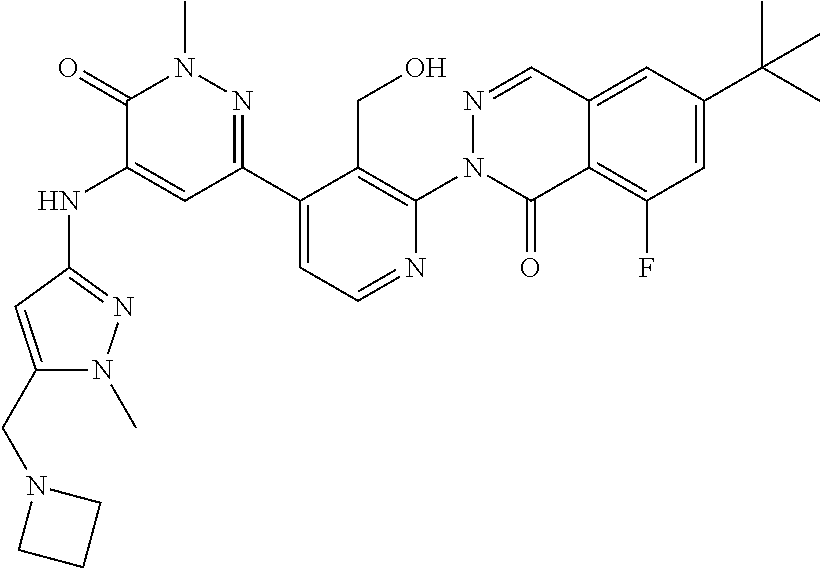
C1(NC2=CC(C3=CC=NC(N4N=CC5=CC(C(C)(C)C)=CC(F)=C5C4=O)=C3CO)=NN(C)C2=O)=NN(C)C(CN2CCC2)=C1
